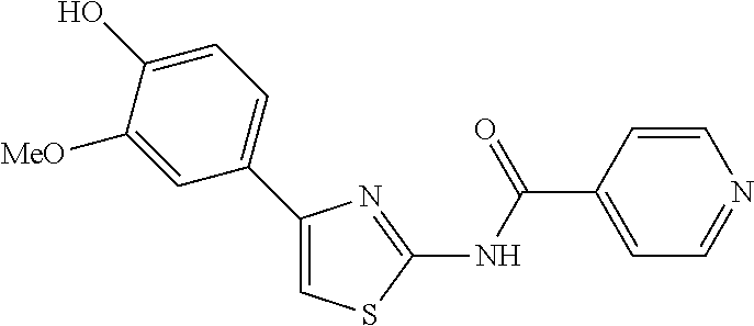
C1=CC(C(NC2=NC(C3=CC=C(O)C([MeO])=C3)=CS2)=O)=CC=N1
